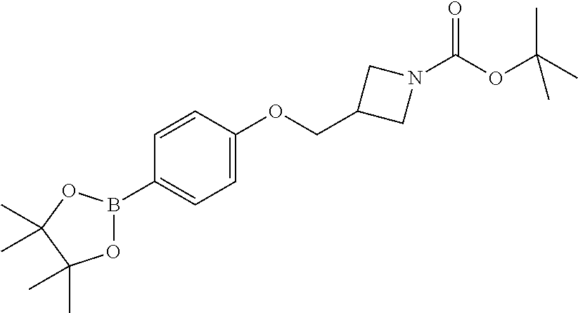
C1=C(B2OC(C)(C)C(C)(C)O2)C=CC(OCC2CN(C(OC(C)(C)C)=O)C2)=C1
